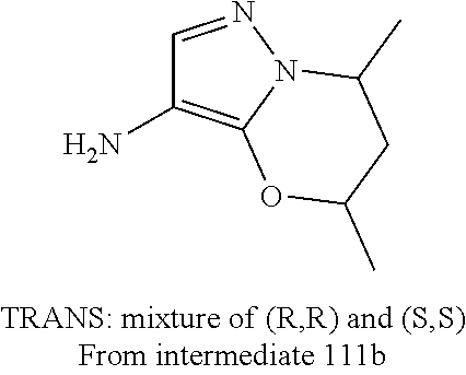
C1=NN2C(=C1N)OC(C)CC2C
